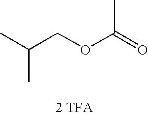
CC(C)COC(=O)C.[2 TFA]
